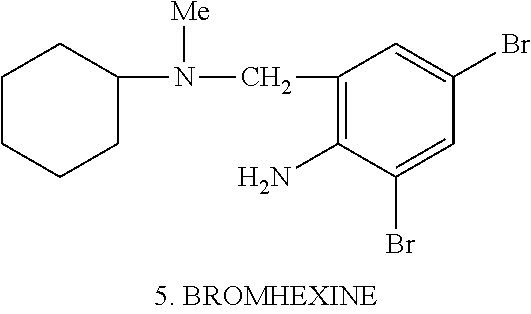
C1CCCC(N([Me])CC2=C(N)C(Br)=CC(Br)=C2)C1
